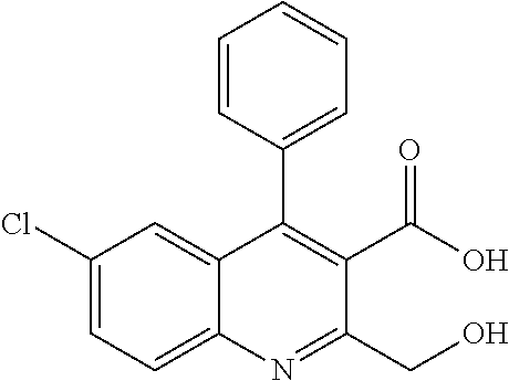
C1(Cl)=CC=C2C(=C1)C(C1=CC=CC=C1)=C(C(O)=O)C(CO)=N2
